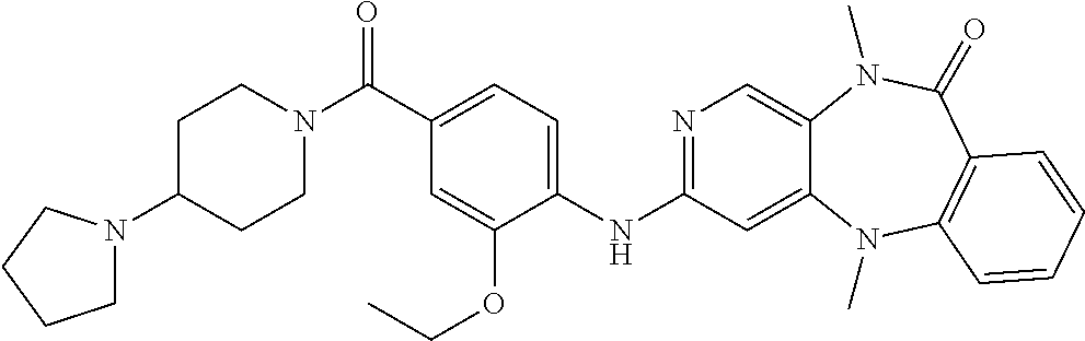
N1=C(NC2=CC=C(C(N3CCC(N4CCCC4)CC3)=O)C=C2OCC)C=C2C(=C1)N(C)C(=O)C1=C(N2C)C=CC=C1
